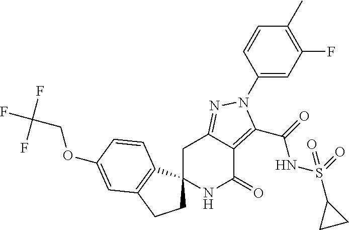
C1C2=NN(C3=CC(F)=C(C)C=C3)C(C(=O)NS(C3CC3)(=O)=O)=C2C(=O)NC12CCC1=C2C=CC(OCC(F)(F)F)=C1
